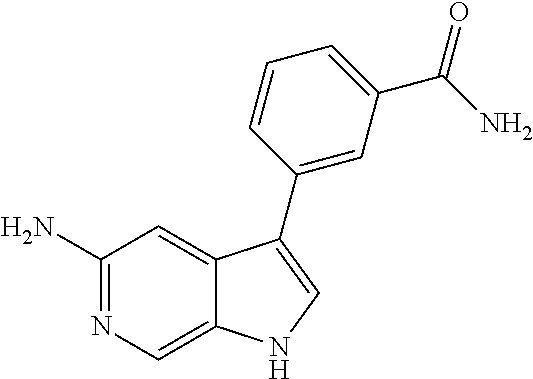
C1(N)=NC=C2C(=C1)C(C1=CC(C(N)=O)=CC=C1)=CN2
